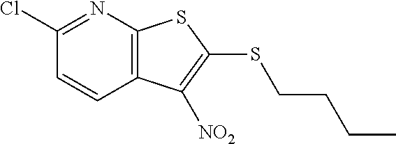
C1(Cl)=NC2=C(C=C1)C([NO2])=C(SCCCC)S2
